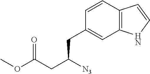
C12=C(C=C(CC(CC(=O)OC)[N3])C=C1)NC=C2
